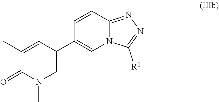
C1(C)=CC(C2=CN3C(=NN=C3[R1])C=C2)=CN(C)C1=O
